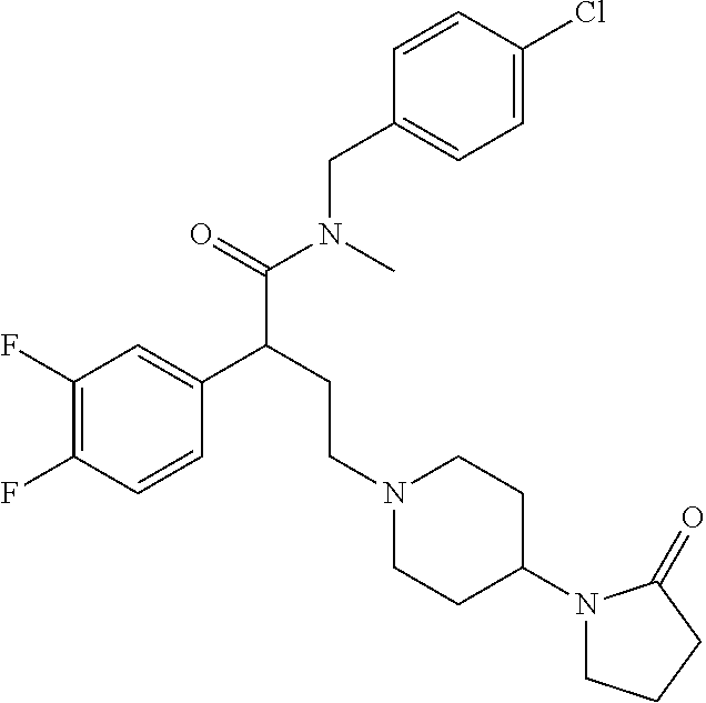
C1=CC(F)=C(F)C=C1C(CCN1CCC(N2CCCC2=O)CC1)C(=O)N(C)CC1=CC=C(Cl)C=C1
